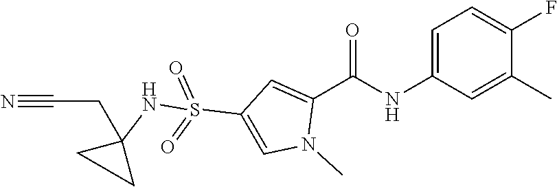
C1=C(NC(C2=CC(S(=O)(=O)NC3(CC#N)CC3)=CN2C)=O)C=C(C)C(F)=C1
